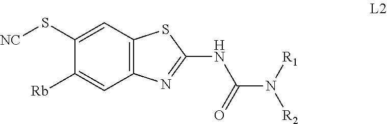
C12=C(C=C(S[NC])C([Rb])=C1)SC(NC(N([R1])[R2])=O)=N2
